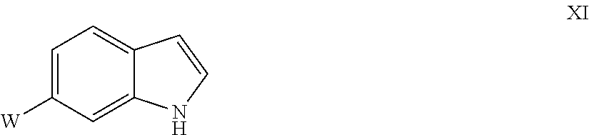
C1=C([W])C=C2C(=C1)C=CN2
